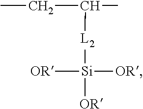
C(C(C)[L2][Si]([OR])([OR])[OR])C
